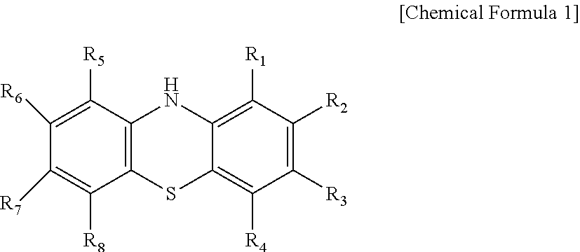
C12=C(SC3=C([R4])C([R3])=C([R2])C([R1])=C3N1)C([R8])=C([R7])C([R6])=C2[R5]
